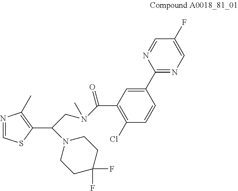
N1=CSC(C(N2CCC(F)(F)CC2)CN(C(C2=C(Cl)C=CC(C3=NC=C(F)C=N3)=C2)=O)C)=C1C
